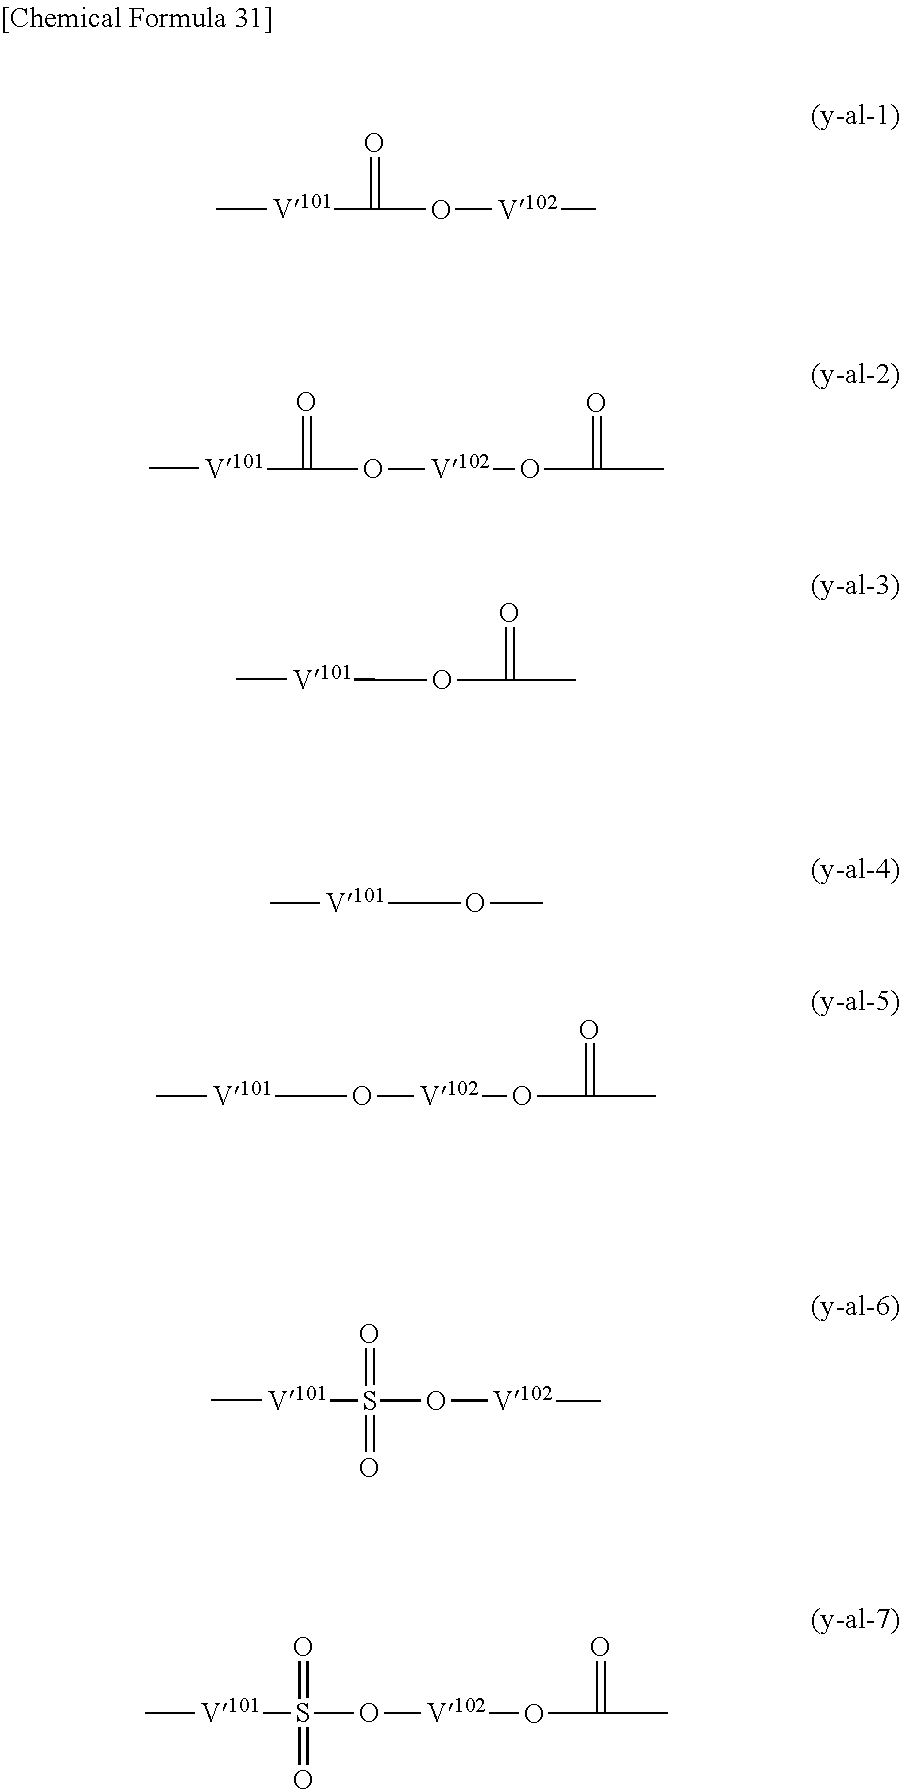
C[V101]C(=O)O[V102]C.C[V101]C(=O)O[V102]OC(=O)C.C[V101]COC(C)=O.C[V101]COC.C[V101]CO[V102]OC(C)=O.C[V101]S(=O)(O[V102]C)=O.C[V101]S(=O)(O[V102]OC(C)=O)=O
